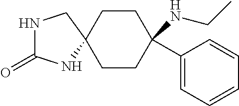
N1C(=O)NC2(C1)CCC(NCC)(C1=CC=CC=C1)CC2
